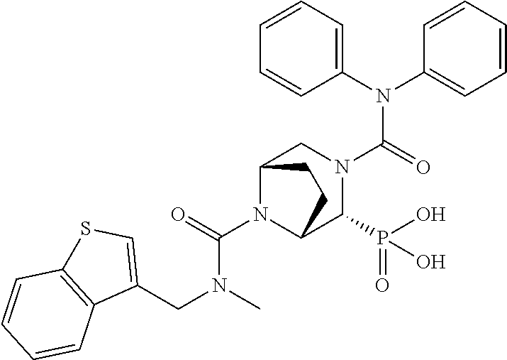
C1(N(C2=CC=CC=C2)C(=O)N2CC3N(C(=O)N(CC4=CSC5=C4C=CC=C5)C)C(C2P(O)(=O)O)CC3)=CC=CC=C1
